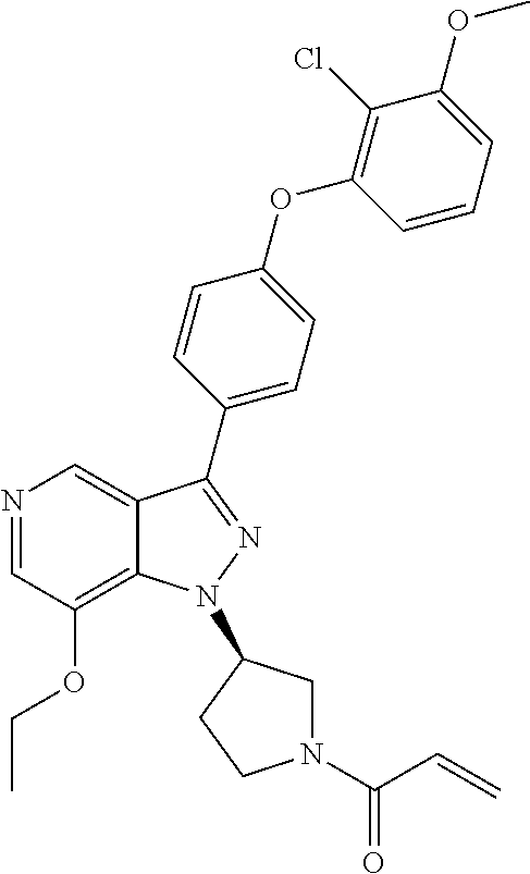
N1=CC(OCC)=C2C(=C1)C(C1=CC=C(OC3=C(Cl)C(OC)=CC=C3)C=C1)=NN2C1CN(C(=O)C=C)CC1
